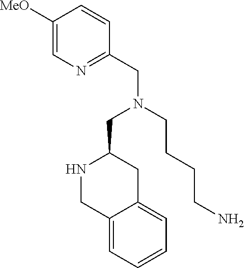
C1([MeO])=CN=C(CN(CC2NCC3=CC=CC=C3C2)CCCCN)C=C1
